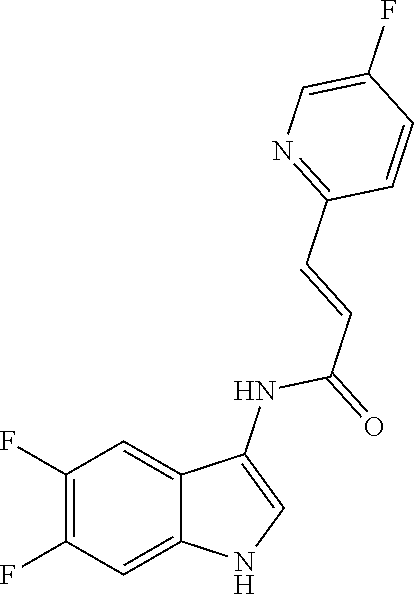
C1(F)=C(F)C=C2C(=C1)C(NC(=O)C=CC1=NC=C(F)C=C1)=CN2
